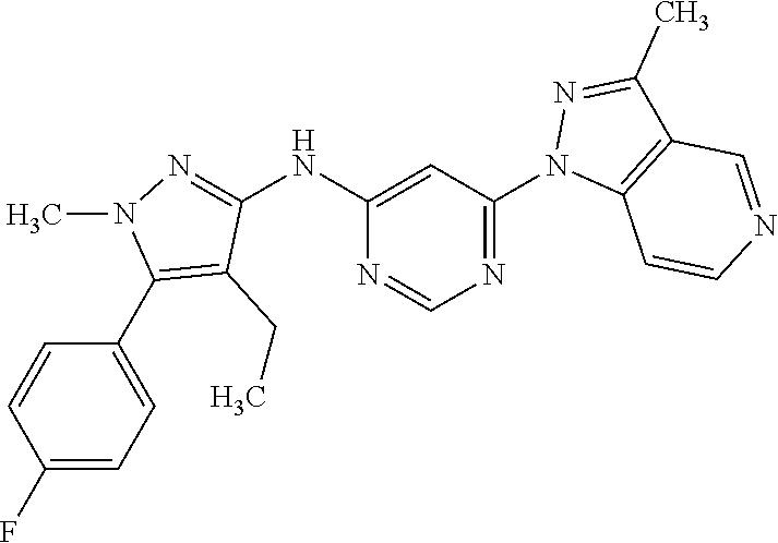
N1=CN=C(N2C3=C(C(C)=N2)C=NC=C3)C=C1NC1=NN(C)C(C2=CC=C(F)C=C2)=C1CC
